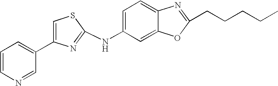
C1=CN=CC(C2=CSC(NC3=CC=C4C(=C3)OC(CCCCC)=N4)=N2)=C1
